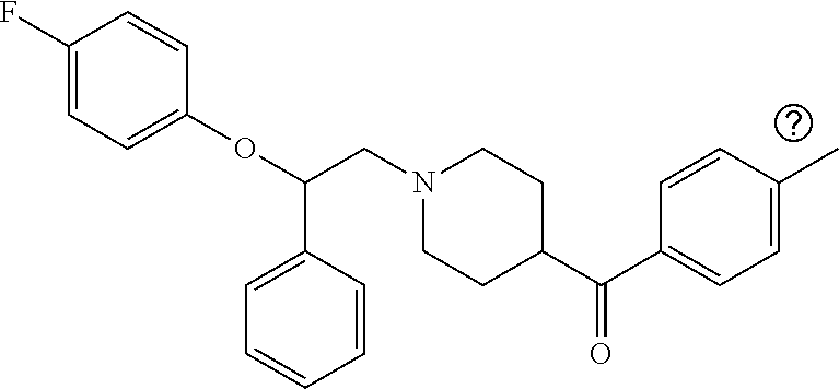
C1(F)=CC=C(OC(C2=CC=CC=C2)CN2CCC(C(C3=CC=C(C)C=C3)=O)CC2)C=C1
